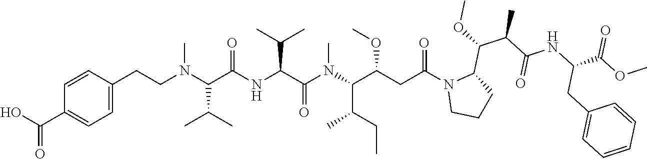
C1=C(CCN(C(C(NC(C(N(C(C(CC(N2CCCC2C(C(C(=O)NC(CC2=CC=CC=C2)C(=O)OC)C)OC)=O)OC)C(CC)C)C)=O)C(C)C)=O)C(C)C)C)C=CC(C(O)=O)=C1
